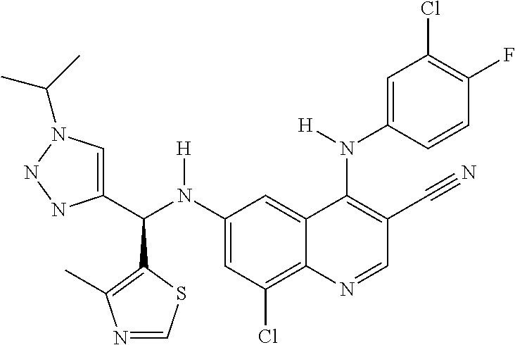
C1(N(C(C2=CN(C(C)C)NN2)C2=C(C)N=CS2)[H])=CC(Cl)=C2C(=C1)C(N(C1=CC(Cl)=C(F)C=C1)[H])=C(C#N)C=N2
